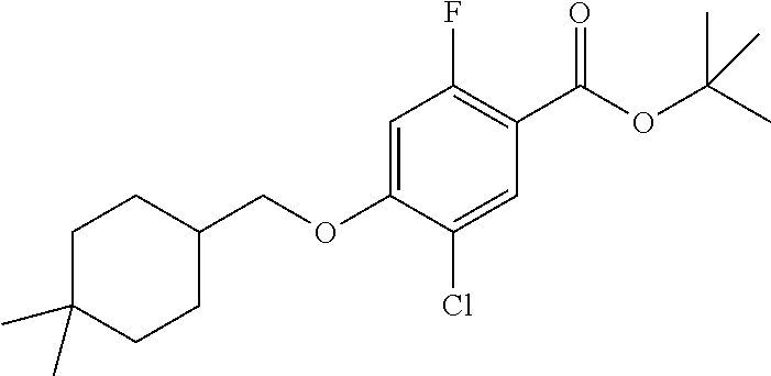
C1(Cl)=CC(C(OC(C)(C)C)=O)=C(F)C=C1OCC1CCC(C)(C)CC1
